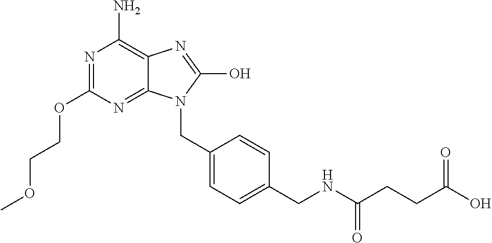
N1=C(OCCOC)N=C2C(=C1N)N=C(O)N2CC1=CC=C(CNC(CCC(O)=O)=O)C=C1
